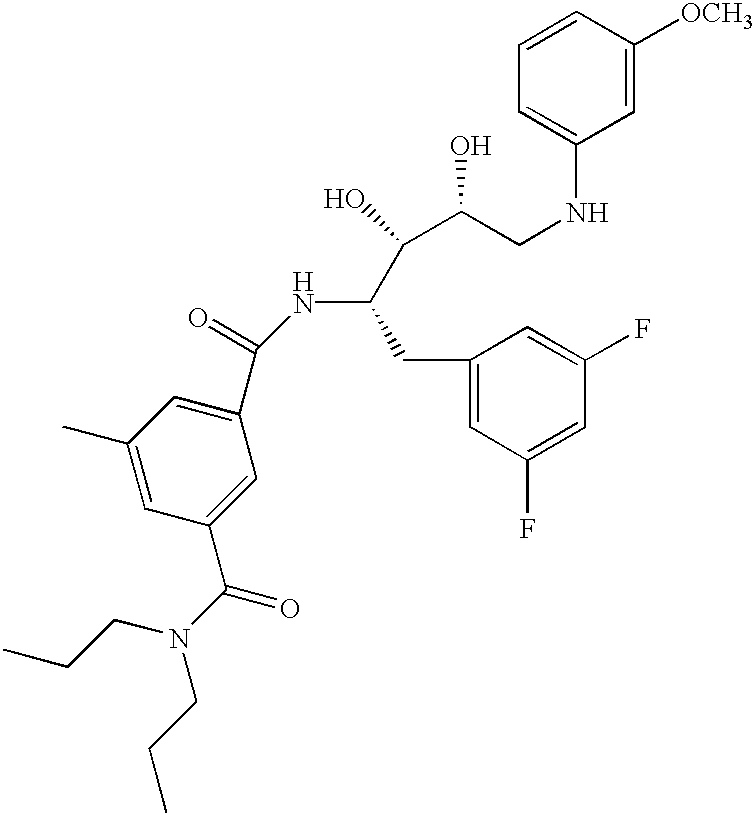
C1(C(=O)NC(C(C(CNC2=CC=CC([OCH3])=C2)O)O)CC2=CC(F)=CC(F)=C2)=CC(C)=CC(C(N(CCC)CCC)=O)=C1
